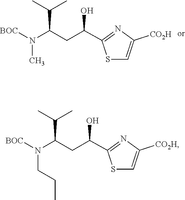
N(C)(C(CC(O)C1=NC([CO2H])=CS1)C(C)C)[BOC].N(CCC)(C(CC(O)C1=NC([CO2H])=CS1)C(C)C)[BOC]
